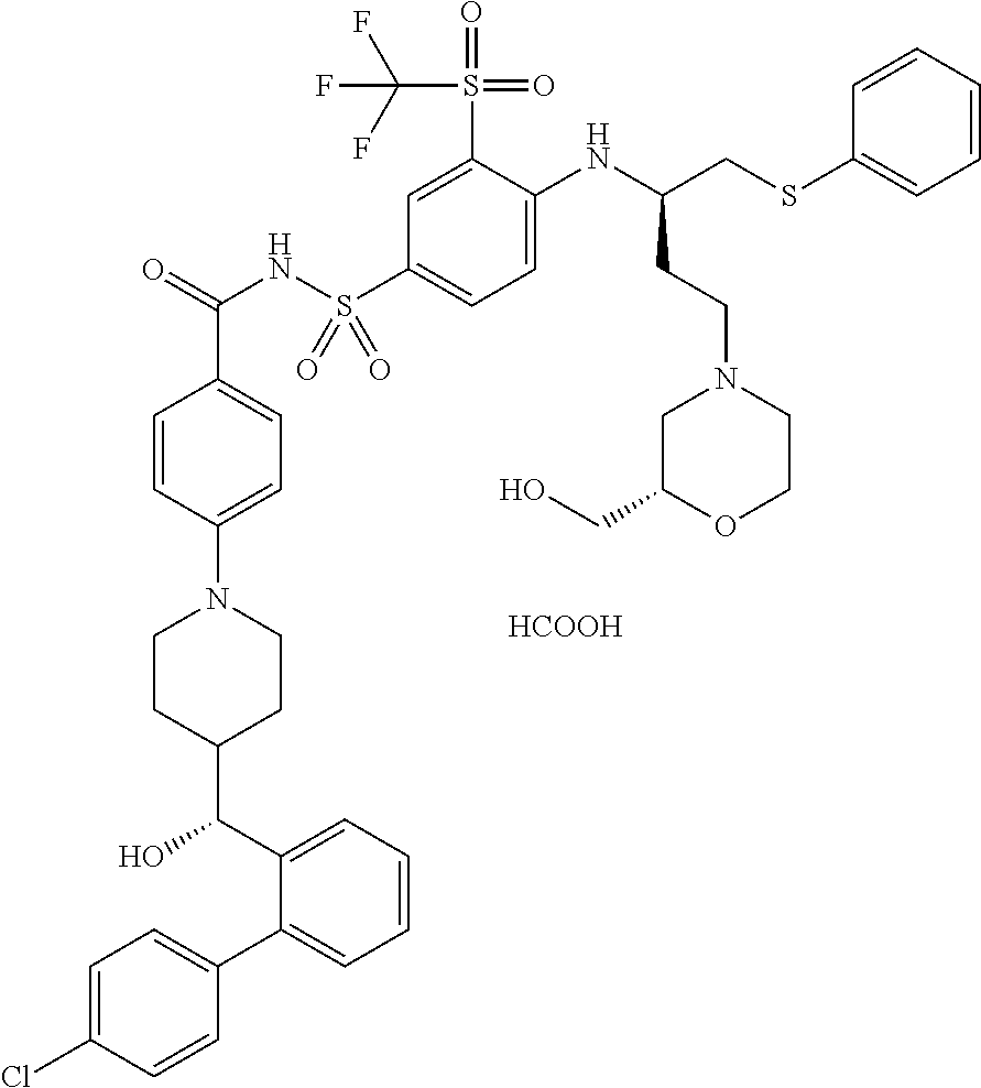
C1=C(Cl)C=CC(C2=CC=CC=C2C(O)C2CCN(C3=CC=C(C(=O)NS(C4=CC=C(NC(CSC5=CC=CC=C5)CCN5CC(CO)OCC5)C(S(=O)(=O)C(F)(F)F)=C4)(=O)=O)C=C3)CC2)=C1.[HCOOH]
